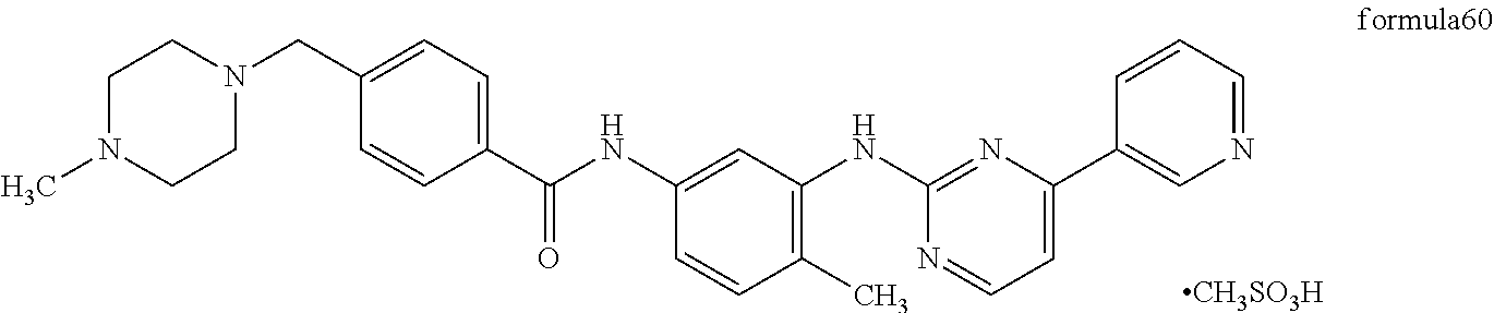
C1N(C)CCN(CC2=CC=C(C(=O)NC3=CC(NC4=NC(C5=CN=CC=C5)=CC=N4)=C(C)C=C3)C=C2)C1.[CH3SO3H]
